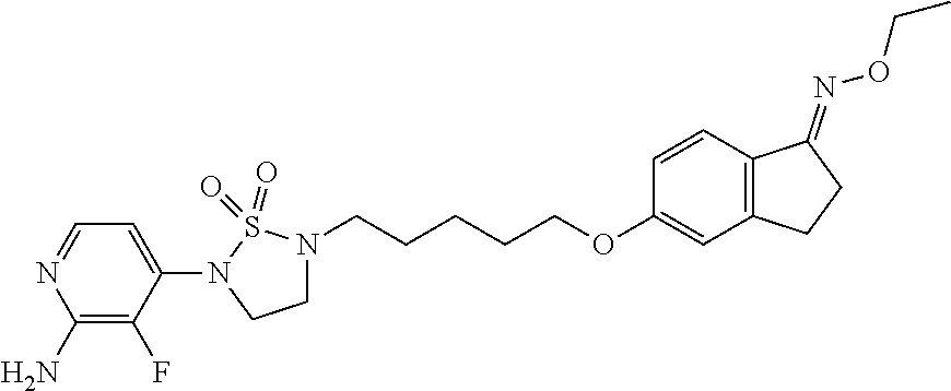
C1(N2CCN(CCCCCOC3=CC4=C(C=C3)C(=NOCC)CC4)S2(=O)=O)=CC=NC(N)=C1F
